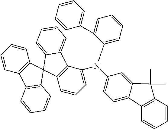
C12=C(C=CC=C1)C1(C3=C2C=CC=C3)C2=C(C3=CC=CC=C13)C(N(C1=CC=C3C(=C1)C(C)(C)C1=C3C=CC=C1)C1=CC=CC=C1C1=CC=CC=C1)=CC=C2
